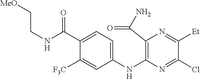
C1(NC2=C(C(N)=O)N=C([Et])C(Cl)=N2)=CC=C(C(NCC[MeO])=O)C([F3C])=C1
